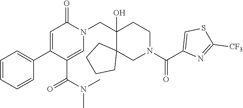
CN(C(C1=CN(CC2(O)C3(CN(C(=O)C4=CSC([CF3])=N4)CC2)CCCC3)C(=O)C=C1C1=CC=CC=C1)=O)C
